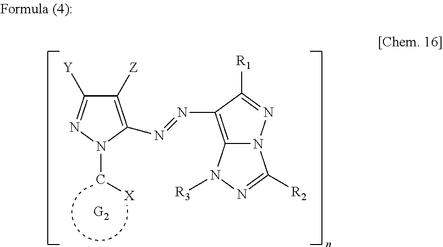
C1([Z])=C(N=NC2=C3N(N=C2[R1])C([R2])=NN3[R3])N(C[X])N=C1[Y]
